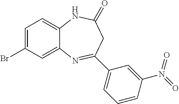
C12=CC=C(Br)C=C1N=C(C1=CC=CC(N(=O)=O)=C1)CC(=O)N2
